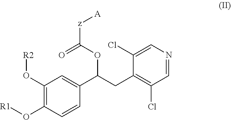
C1(O[R2])=C(O[R1])C=CC(C(CC2=C(Cl)C=NC=C2Cl)OC(=O)[z][A])=C1
